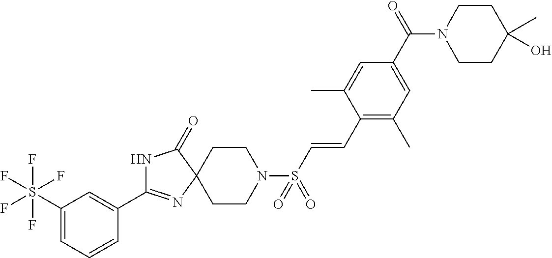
N1C(C2=CC(S(F)(F)(F)(F)F)=CC=C2)=NC2(C1=O)CCN(S(C=CC1=C(C)C=C(C(N3CCC(C)(O)CC3)=O)C=C1C)(=O)=O)CC2
